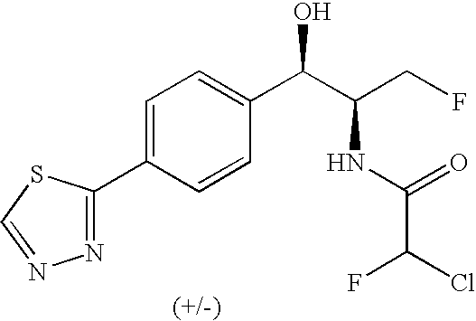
C1(C2=CC=C(C(C(CF)NC(C(Cl)F)=O)O)C=C2)=NN=CS1
